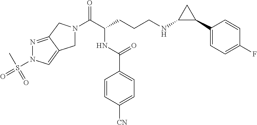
C1N(C(C(CCCNC2C(C3=CC=C(F)C=C3)C2)NC(C2=CC=C([CN])C=C2)=O)=O)CC2=NN(S(=O)(C)=O)C=C12
